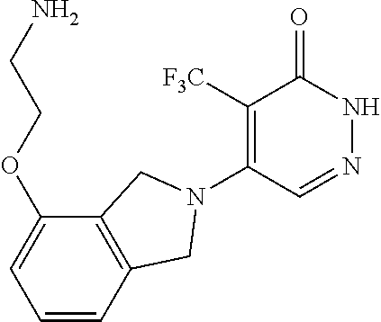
C1([F3C])=C(N2CC3=C(C(OCCN)=CC=C3)C2)C=NNC1=O
